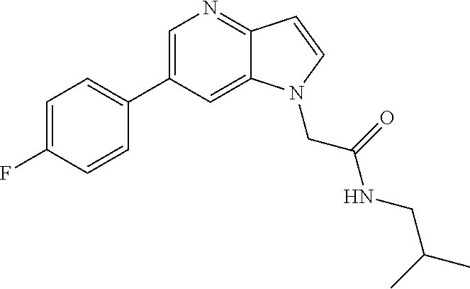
C1=C(C2=CC=C(F)C=C2)C=C2C(=N1)C=CN2CC(NCC(C)C)=O
